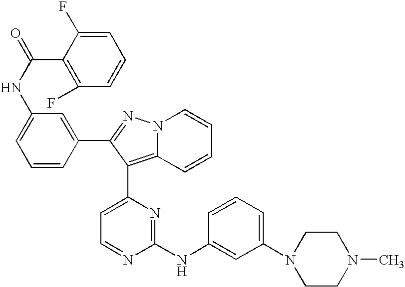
C1=C(F)C(C(NC2=CC=CC(C3=NN4C(=C3C3=CC=NC(NC5=CC(N6CCN(C)CC6)=CC=C5)=N3)C=CC=C4)=C2)=O)=C(F)C=C1
